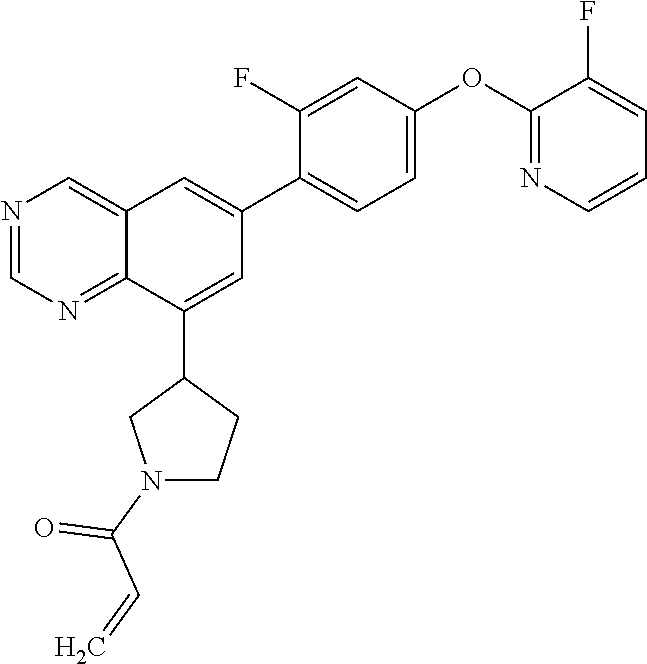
N1=CN=C2C(=C1)C=C(C1=CC=C(OC3=NC=CC=C3F)C=C1F)C=C2C1CN(C(C=C)=O)CC1
